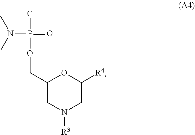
C1(COP(=O)(Cl)N(C)C)CN([R3])CC([R4])O1
